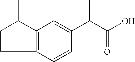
C12=C(C=CC(C(C(O)=O)C)=C1)CCC2C
